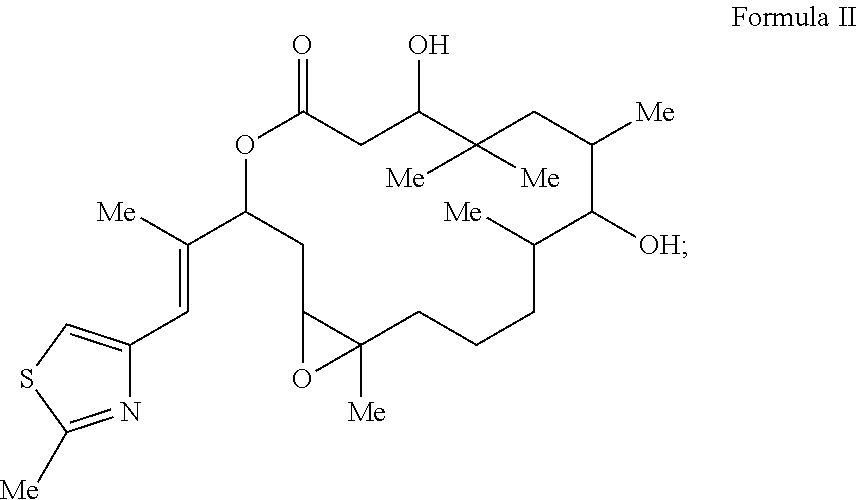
C1(C([Me])=CC2=CSC([Me])=N2)OC(=O)CC(O)C([Me])([Me])CC([Me])C([OH])C([Me])CCCC2([Me])C(C1)O2
